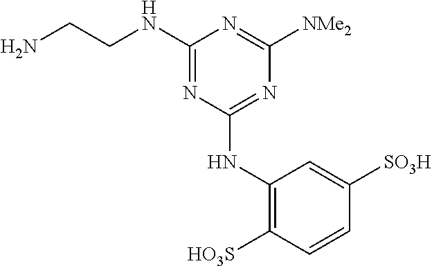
C1(NCCN)=NC(NC2=C([HO3S])C=CC([SO3H])=C2)=NC([NMe2])=N1
